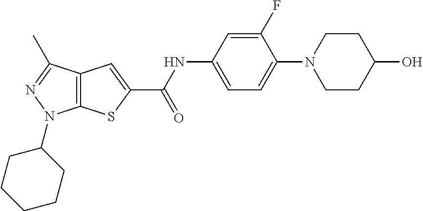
C1=C(NC(C2=CC3=C(S2)N(C2CCCCC2)N=C3C)=O)C=C(F)C(N2CCC(O)CC2)=C1
